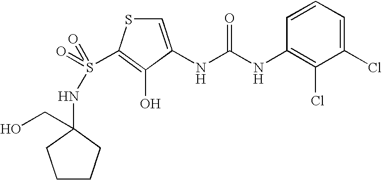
C1=C(NC(=O)NC2=C(Cl)C(Cl)=CC=C2)C(O)=C(S(=O)(=O)NC2(CO)CCCC2)S1
